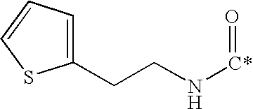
C1=C(CCN[C*]=O)SC=C1
